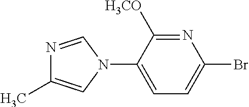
N1=C([H3CO])C(N2C=NC(C)=C2)=CC=C1Br
